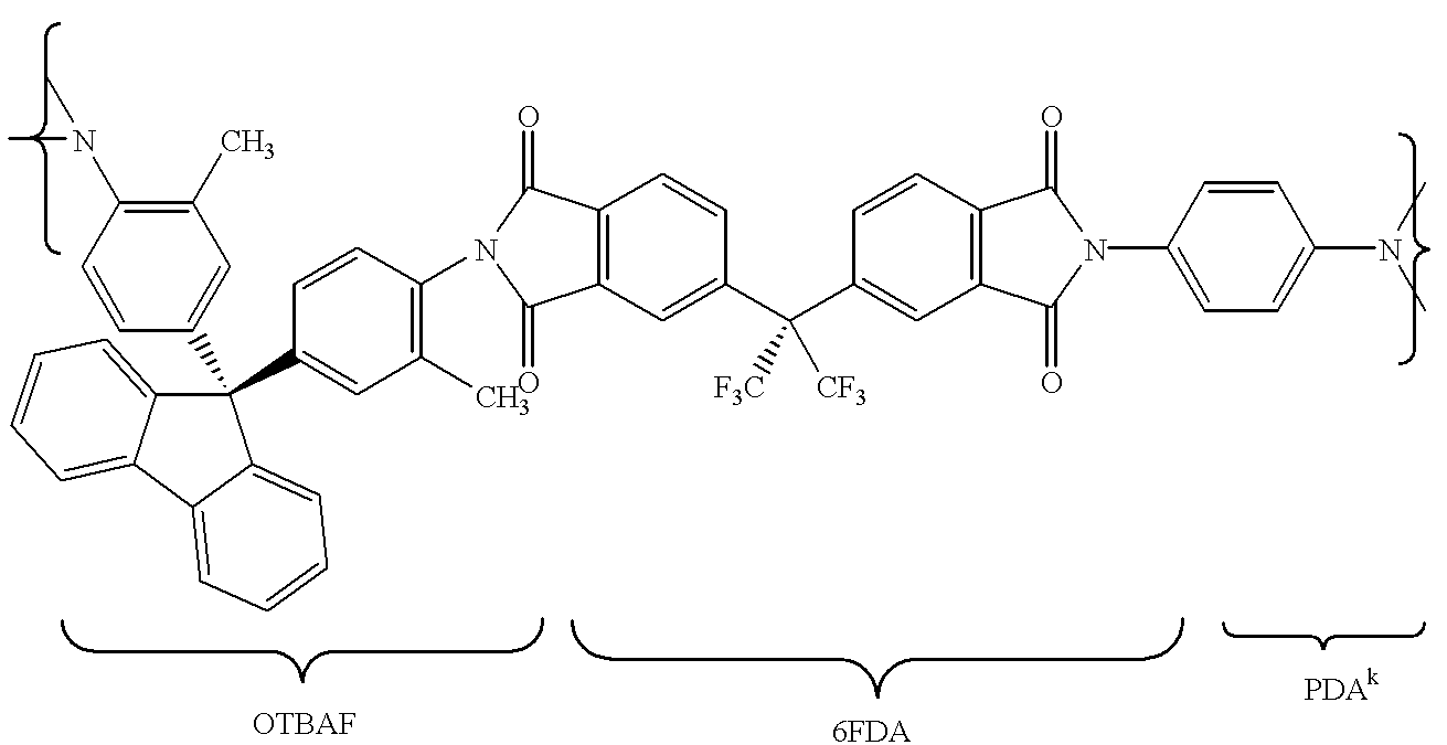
C1(C)=C(N(C)C)C=CC(C2(C3=CC(C)=C(N4C(=O)C5=C(C4=O)C=C(C(C4=CC6=C(C=C4)C(=O)N(C4=CC=C(N(C)C)C=C4)C6=O)([F3C])[CF3])C=C5)C=C3)C3=CC=CC=C3C3=CC=CC=C32)=C1
